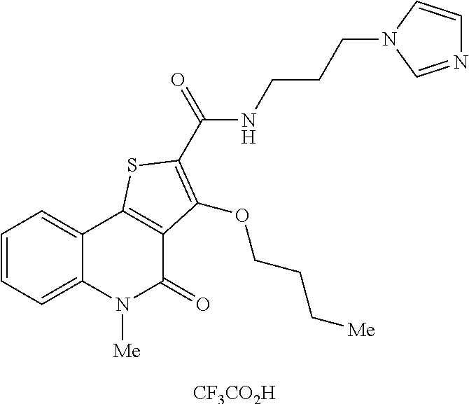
[CF3CO2H].C1=CC=C2C(=C1)C1=C(C(=O)N2[Me])C(OCCC[Me])=C(C(NCCCN2C=NC=C2)=O)S1
